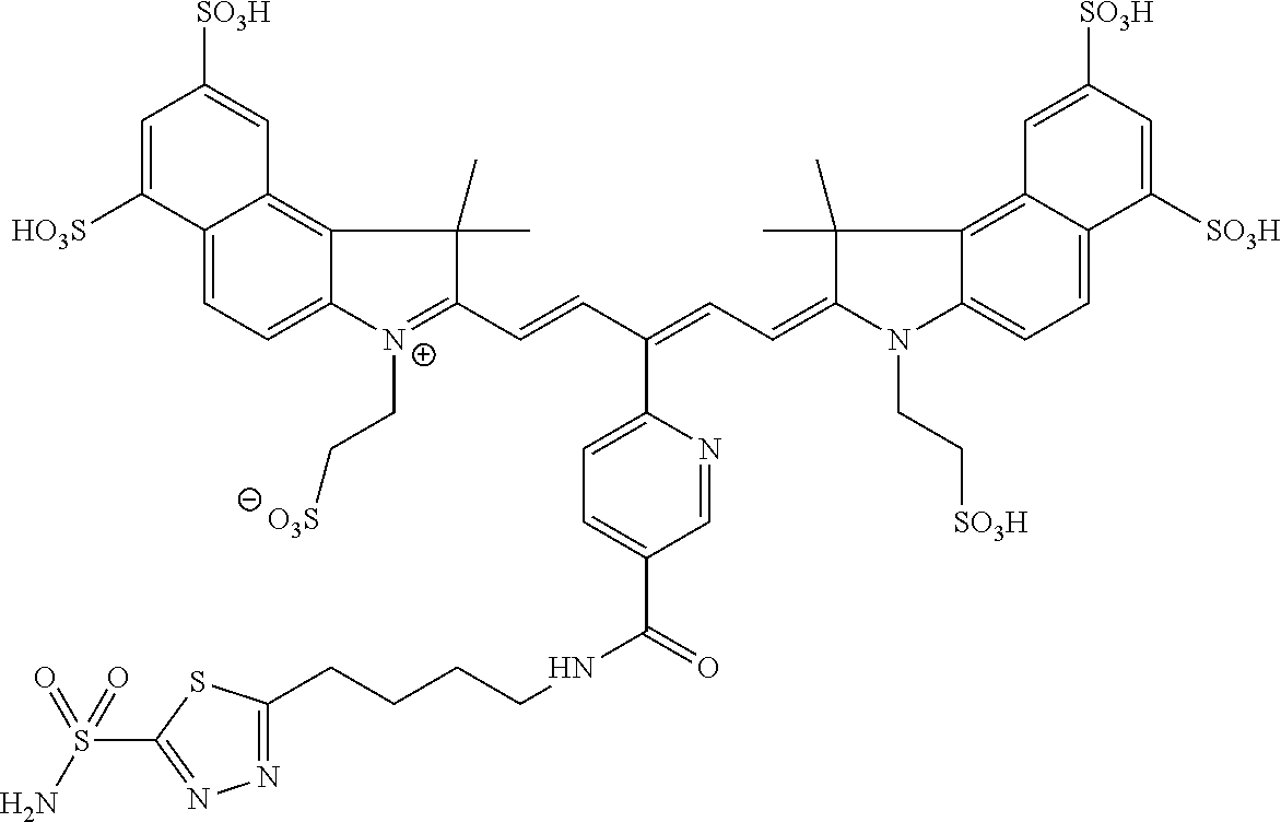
C12=CC=C3C(=C1C=C([SO3H])C=C2[HO3S])C(C)(C)C(C=CC(=CC=C1N(CC[SO3H])C2=CC=C4C(=C2C1(C)C)C=C([SO3H])C=C4[SO3H])C1=CC=C(C(NCCCCC2=NN=C(S(N)(=O)=O)S2)=O)C=N1)=[N+]3CC[O3S]
